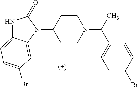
N1C2=CC=C(Br)C=C2N(C2CCN(C(C3=CC=C(Br)C=C3)C)CC2)C1=O
